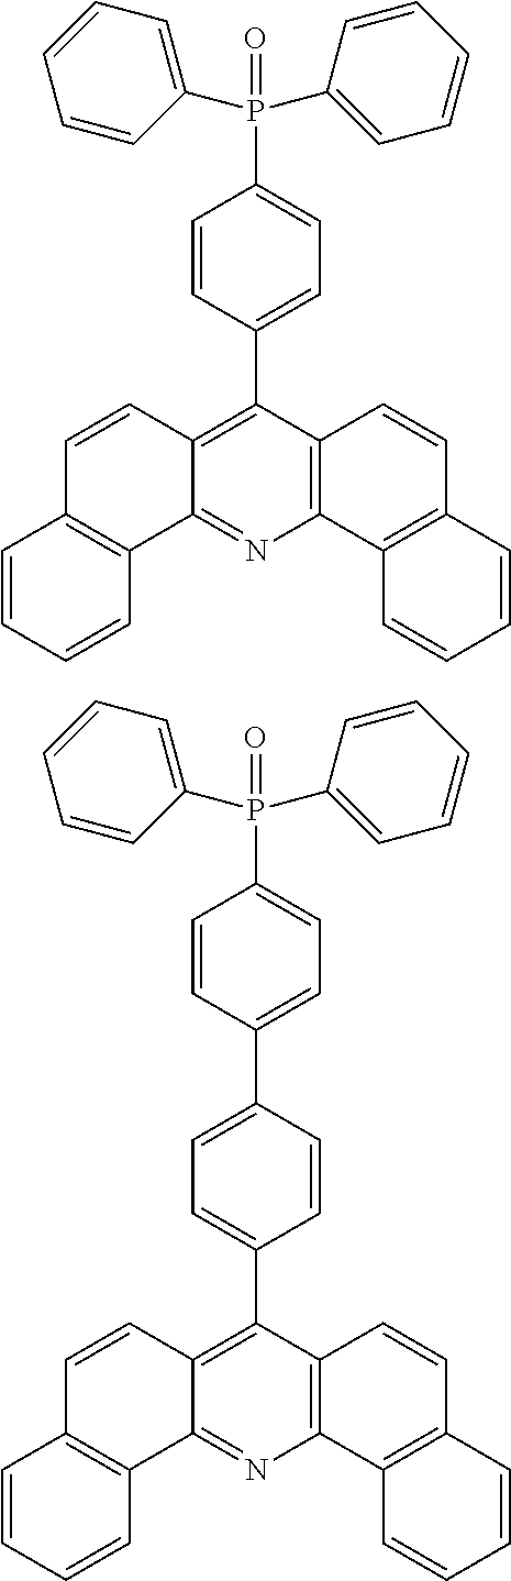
C1=CC2=C(C3=CC=C(P(C4=CC=CC=C4)(C4=CC=CC=C4)=O)C=C3)C3=C(N=C2C2=C1C=CC=C2)C1=C(C=C3)C=CC=C1.C1=CC2=C(C3=CC=C(C4=CC=C(P(C5=CC=CC=C5)(C5=CC=CC=C5)=O)C=C4)C=C3)C3=C(N=C2C2=C1C=CC=C2)C1=C(C=C3)C=CC=C1
